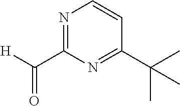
N1=C(C([H])=O)N=C(C(C)(C)C)C=C1
